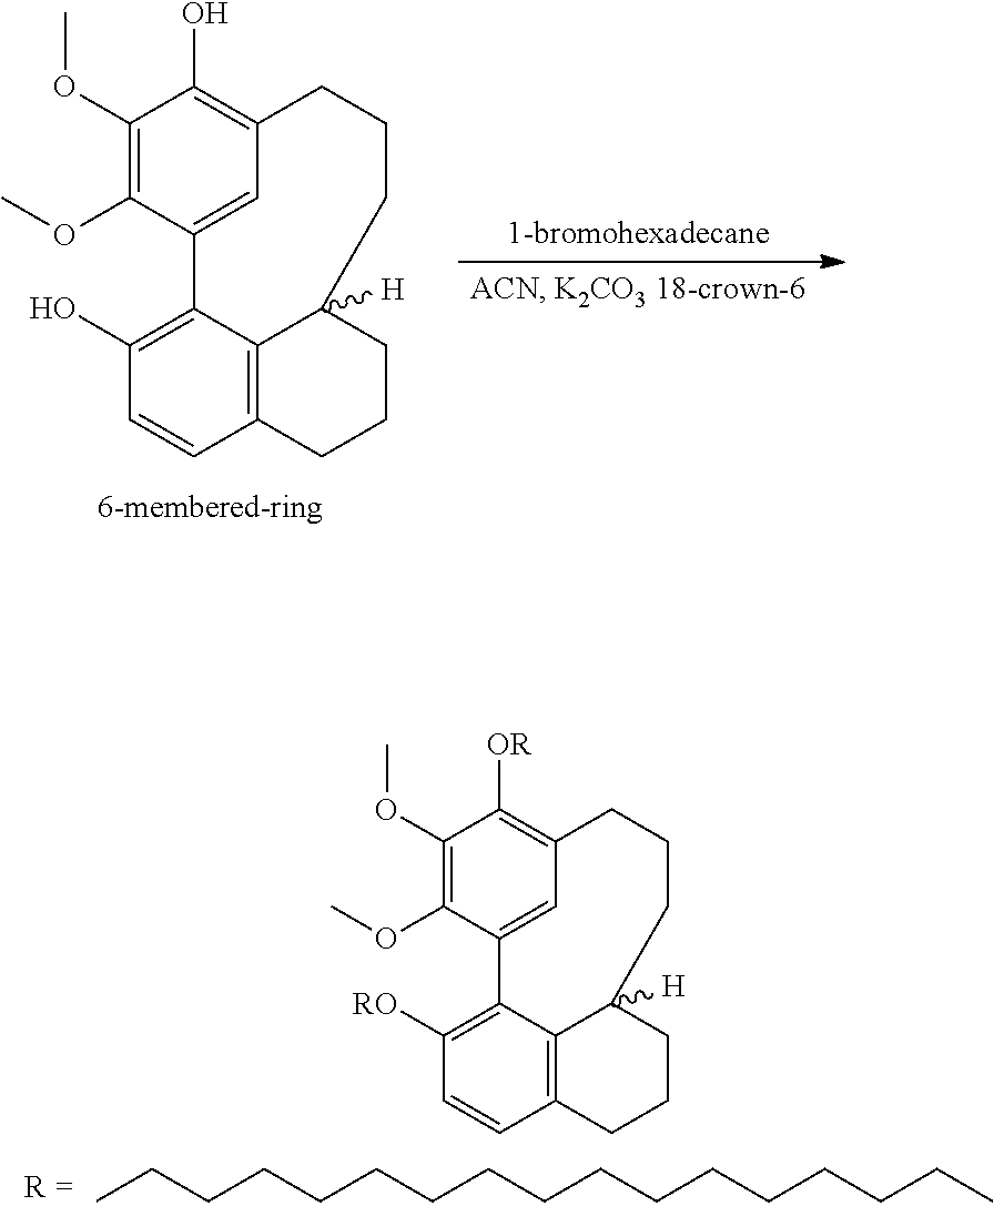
C1(OC)=C(OC)C2=CC(=C1O)CCCC1([H])C3=C(C=CC(O)=C23)CCC1.C1(OC)=C(OC)C2=CC(=C1[OR])CCCC1([H])C3=C(C=CC([RO])=C23)CCC1.CCCCCCCCCCCCCCCCC
